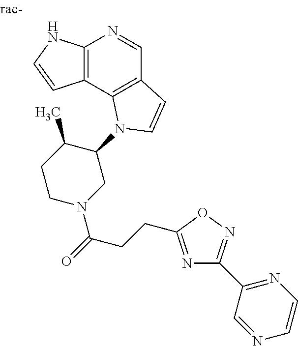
C12=C(C3=C(C=N1)C=CN3C1C(C)CCN(C(=O)CCC3=NC(C4=NC=CN=C4)=NO3)C1)C=CN2
